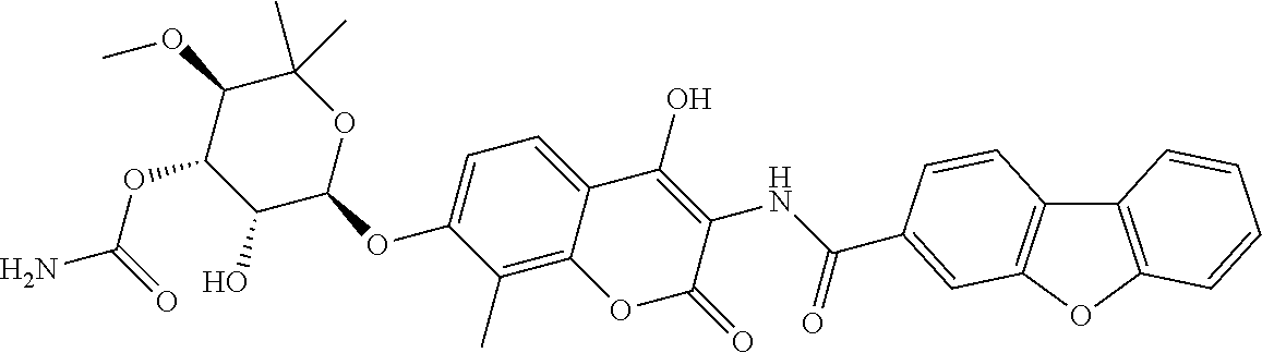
C1(O)C(OC2=CC=C3C(=C2C)OC(=O)C(NC(=O)C2=CC4=C(C5=C(O4)C=CC=C5)C=C2)=C3O)OC(C)(C)C(OC)C1OC(=O)N
